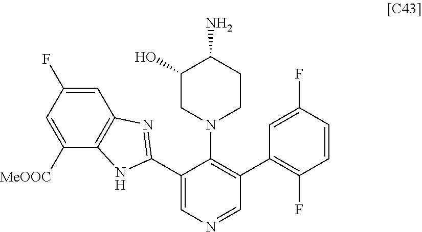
C1=C(F)C=C([MeOOC])C2=C1N=C(C1=CN=CC(C3=C(F)C=CC(F)=C3)=C1N1CCC(N)C(O)C1)N2
